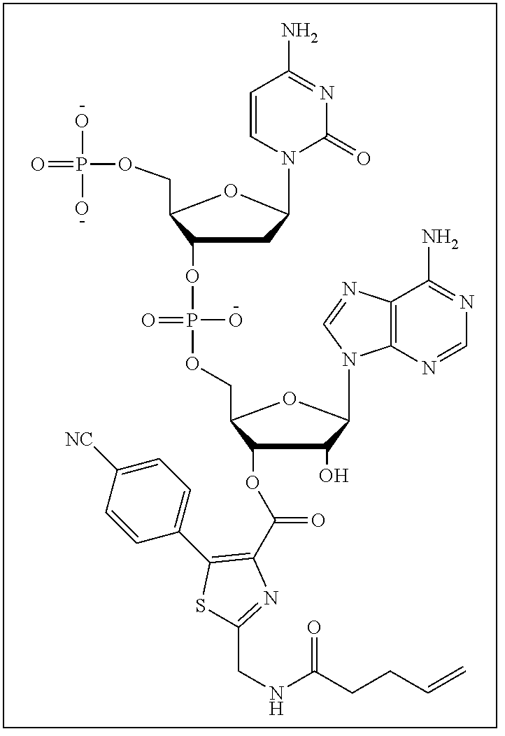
N1=C(N)C2=C(N=C1)N(C1C(O)C(OC(C3=C(C4=CC=C([NC])C=C4)SC(CNC(CCC=C)=O)=N3)=O)C(COP(OC3CC(N4C=CC(N)=NC4=O)OC3COP(=O)(O)O)(O)=O)O1)C=N2
